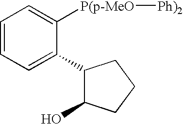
C1=CC=C(C2C(O)CCC2)C([P(p-MeO][Ph)2])=C1
